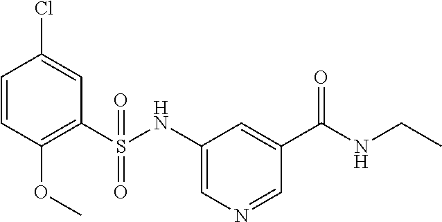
C1=CC(OC)=C(S(NC2=CN=CC(C(NCC)=O)=C2)(=O)=O)C=C1Cl
